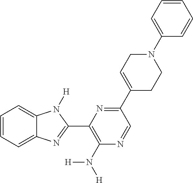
C1=CC=C2C(=C1)N([H])C(C1=C(N([H])[H])N=CC(C3=CCN(C4=CC=CC=C4)CC3)=N1)=N2
